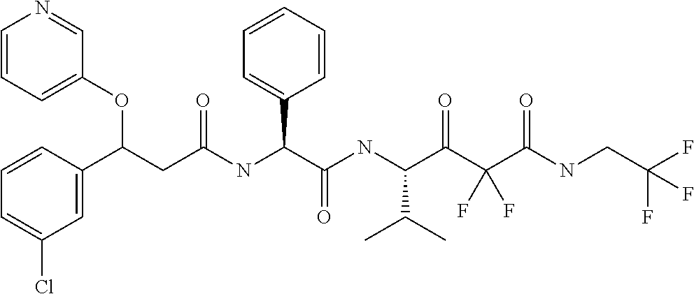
C1=CC=C(OC(C2=CC(Cl)=CC=C2)CC(=O)NC(C2=CC=CC=C2)C(=O)NC(C(C)C)C(=O)C(C(=O)NCC(F)(F)F)(F)F)C=N1
